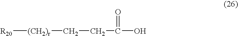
[(CH2)r](CCC(=O)O)[R20]
